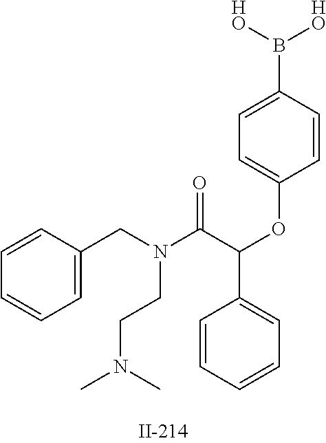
C1=CC(CN(C(C(OC2=CC=C(B([HO])[HO])C=C2)C2=CC=CC=C2)=O)CCN(C)C)=CC=C1
